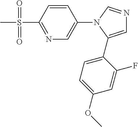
N1=C(S(C)(=O)=O)C=CC(N2C(C3=CC=C(OC)C=C3F)=CN=C2)=C1
